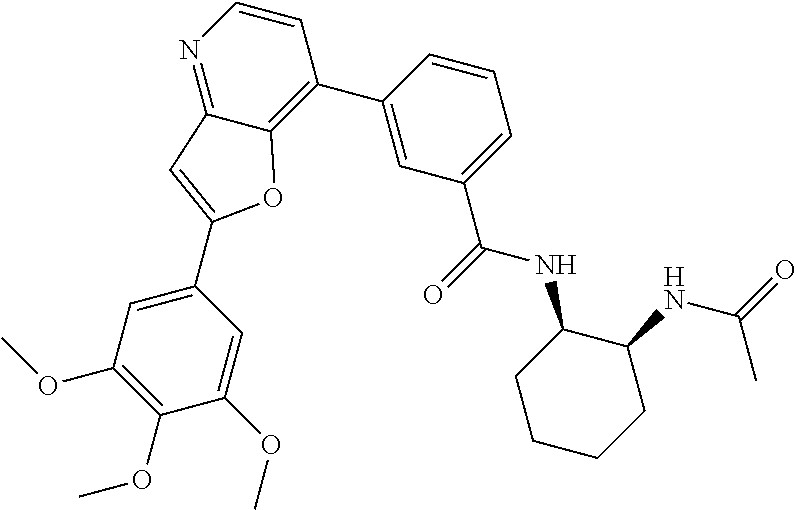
C1(OC)=C(OC)C=C(C2=CC3=NC=CC(C4=CC(C(=O)NC5C(NC(C)=O)CCCC5)=CC=C4)=C3O2)C=C1OC
